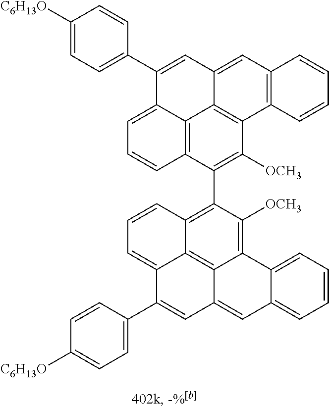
C1=C2C3=C(C=C1)C(C1=C4C5=C6C(=C1[OCH3])C1=CC=CC=C1C=C6C=C(C1=CC=C([C6H13O])C=C1)C5=CC=C4)=C([OCH3])C1=C3C(=CC3=C1C=CC=C3)C=C2C1=CC=C([C6H13O])C=C1
